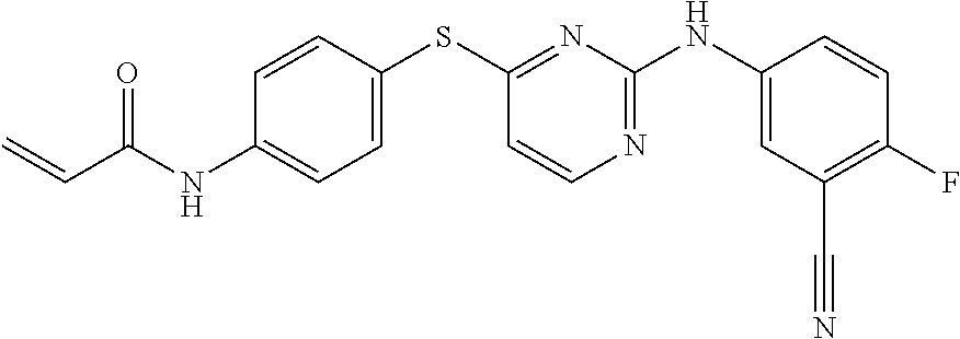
C1=CC(SC2=NC(NC3=CC(C#N)=C(F)C=C3)=NC=C2)=CC=C1NC(C=C)=O
